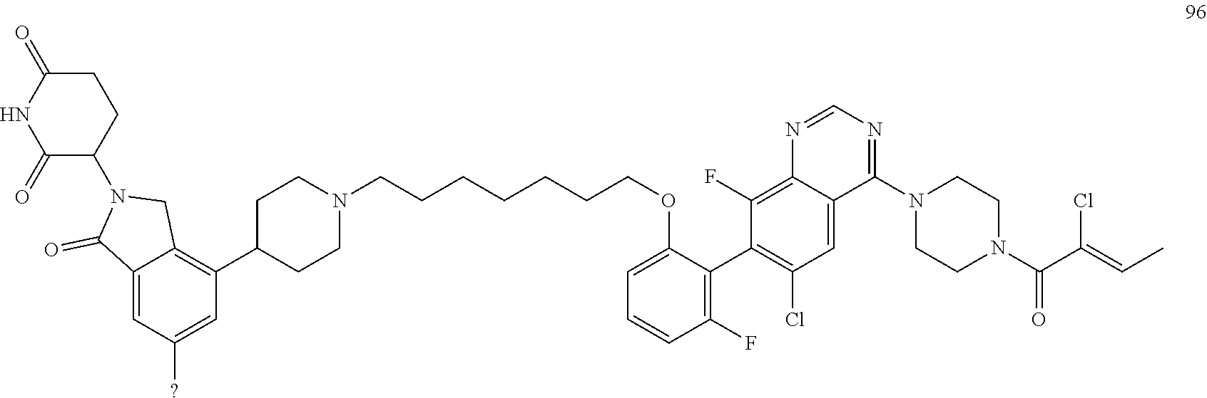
ClC(=CC)C(=O)N1CCN(C2=NC=NC3=C(F)C(C4=C(F)C=CC=C4OCCCCCCCN4CCC(C5=C6C(=CC([?])=C5)C(=O)N(C5C(=O)NC(=O)CC5)C6)CC4)=C(Cl)C=C32)CC1
